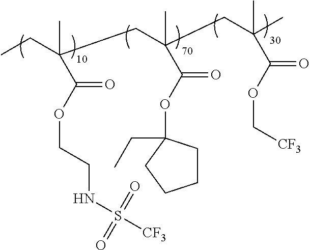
CCC(CC(C)(C(OC1(CC)CCCC1)=O)CC(C)(C)C(OC[CF3])=O)(C)C(OCCNS([CF3])(=O)=O)=O
